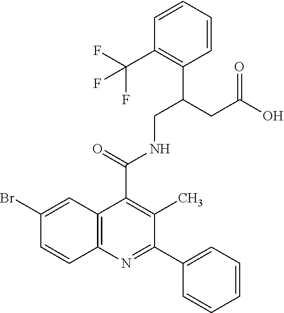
C1=CC2=C(C=C1Br)C(C(=O)NCC(CC(O)=O)C1=C(C(F)(F)F)C=CC=C1)=C(C)C(C1=CC=CC=C1)=N2
